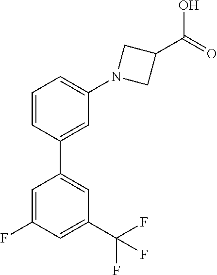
C1=C(F)C=C(C(F)(F)F)C=C1C1=CC(N2CC(C(=O)O)C2)=CC=C1
